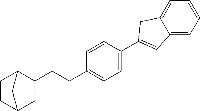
C1(CCC2=CC=C(C3=CC4=CC=CC=C4C3)C=C2)C2C=CC(C1)C2
